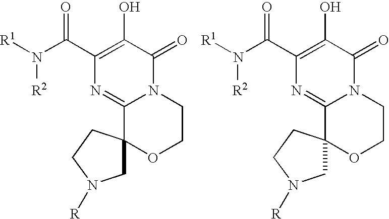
C1(C(N([R1])[R2])=O)=C(O)C(=O)N2C(=N1)C1(OCC2)CN([R])CC1.C1(C(N([R1])[R2])=O)=C(O)C(=O)N2C(=N1)C1(OCC2)CN([R])CC1
